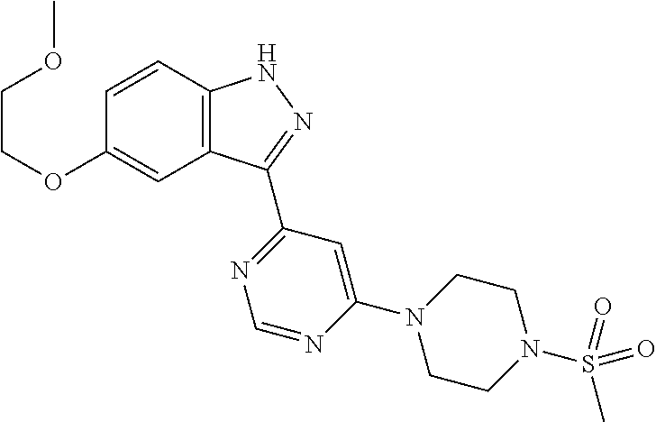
C12=C(C=CC(OCCOC)=C1)NN=C2C1=NC=NC(N2CCN(S(C)(=O)=O)CC2)=C1
